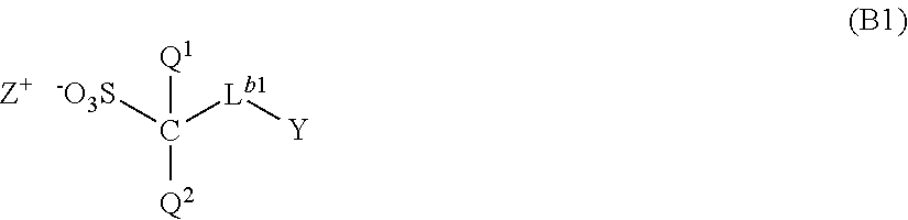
[-O3S]C([Lb1][Y])([Q1])[Q2].[Z+]
